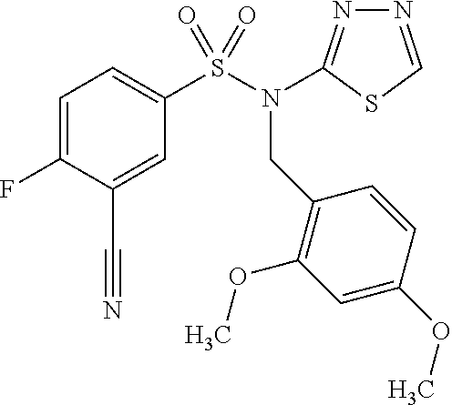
C1=C(F)C(C#N)=CC(S(N(CC2=C(OC)C=C(OC)C=C2)C2=NN=CS2)(=O)=O)=C1
